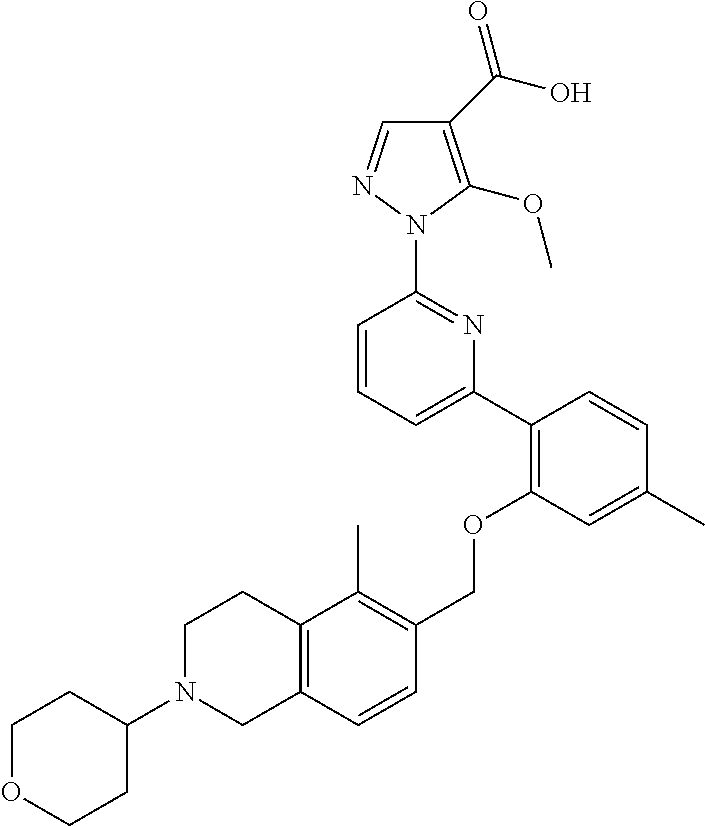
C1(C(O)=O)=C(OC)N(C2=NC(C3=C(OCC4=C(C)C5=C(C=C4)CN(C4CCOCC4)CC5)C=C(C)C=C3)=CC=C2)N=C1
